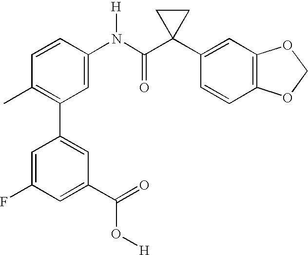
C1=C(N(C(C2(C3=CC4=C(C=C3)OCO4)CC2)=O)[H])C=CC(C)=C1C1=CC(C(=O)O[H])=CC(F)=C1
